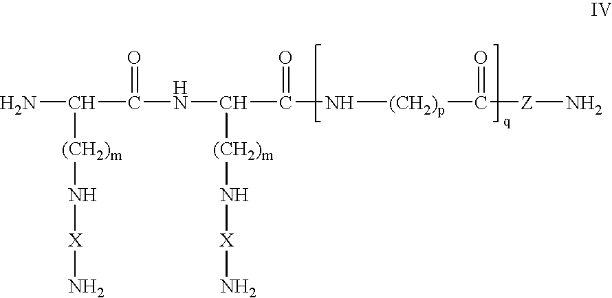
C(N)([(CH2)m]N[X]N)C(=O)NC([(CH2)m]N[X]N)C(=O)N[(CH2)p]C(=O)[Z]N
